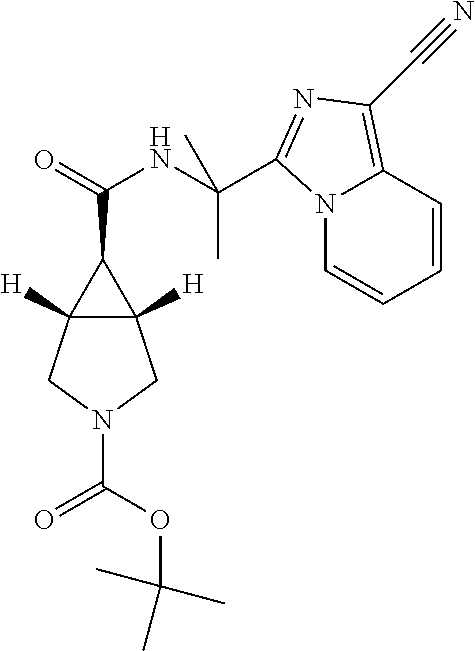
N12C=CC=CC1=C(C#N)N=C2C(NC(=O)C1C2([H])C1([H])CN(C(OC(C)(C)C)=O)C2)(C)C
